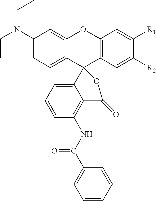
C1(N(CC)CC)=CC=C2C(=C1)OC1=C(C23C2=CC=CC(NC(C4=CC=CC=C4)=O)=C2C(=O)O3)C=C([R2])C([R1])=C1
